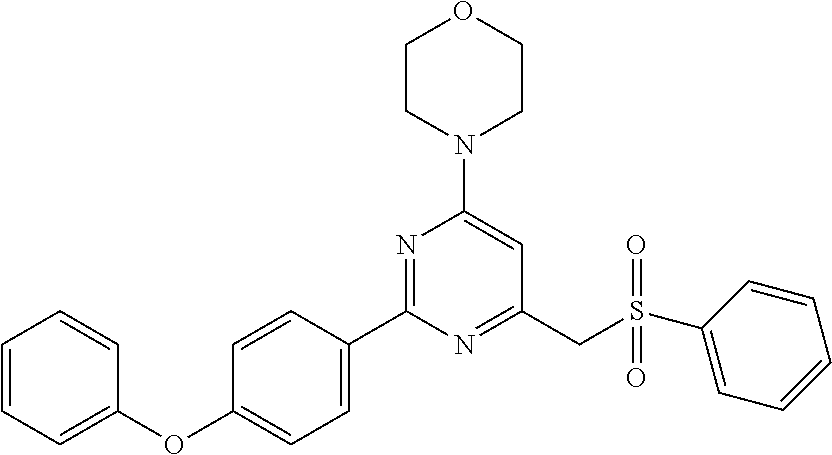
C1(C2=CC=C(OC3=CC=CC=C3)C=C2)=NC(N2CCOCC2)=CC(CS(C2=CC=CC=C2)(=O)=O)=N1
